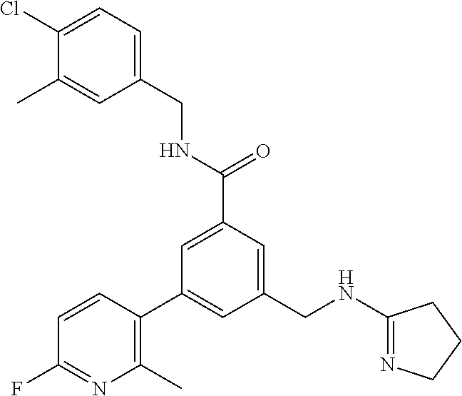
C1(CNC(=O)C2=CC(C3=C(C)N=C(F)C=C3)=CC(CNC3=NCCC3)=C2)=CC=C(Cl)C(C)=C1
